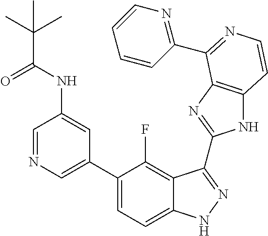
C1=C(C2=CC=C3C(=C2F)C(C2=NC4=C(N2)C=CN=C4C2=NC=CC=C2)=NN3)C=C(NC(=O)C(C)(C)C)C=N1
